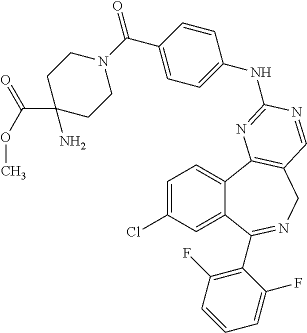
C1=C(Cl)C=C2C(=C1)C1=C(CN=C2C2=C(F)C=CC=C2F)C=NC(NC2=CC=C(C(=O)N3CCC(N)(C(OC)=O)CC3)C=C2)=N1
